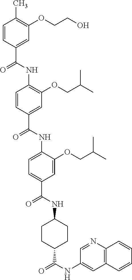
C1=CC(C(NC2=C(OCC(C)C)C=C(C(NC3=CC=C(C(NC4CCC(C(NC5=CC6=C(N=C5)C=CC=C6)=O)CC4)=O)C=C3OCC(C)C)=O)C=C2)=O)=CC(OCCO)=C1C
